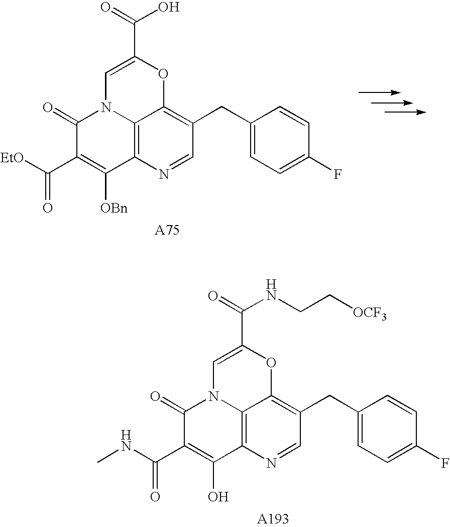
C1(=O)C(C([EtO])=O)=C([OBn])C2=C3N1C=C(C(O)=O)OC3=C(CC1=CC=C(F)C=C1)C=N2.C1(=O)C(C(NC)=O)=C(O)C2=C3N1C=C(C(NCC[OCF3])=O)OC3=C(CC1=CC=C(F)C=C1)C=N2
